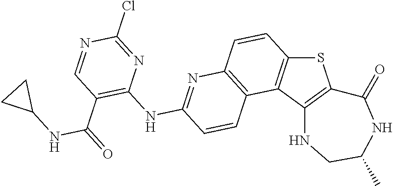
C12=C(C3=C(S1)C(=O)NC(C)CN3)C1=C(C=C2)N=C(NC2=C(C(NC3CC3)=O)C=NC(Cl)=N2)C=C1
